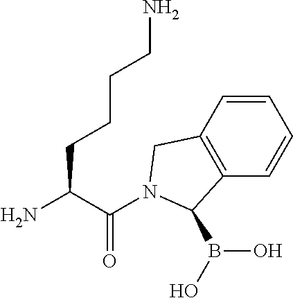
C(C(N)CCCCN)(=O)N1CC2=C(C=CC=C2)C1B(O)O
